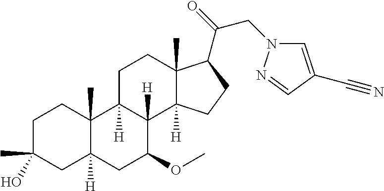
C1C(C)(O)CC2([H])C(C)(C1)C1([H])C([H])(C(OC)C2)C2([H])C(C)(CC1)C(C(=O)CN1C=C(C#N)C=N1)CC2
